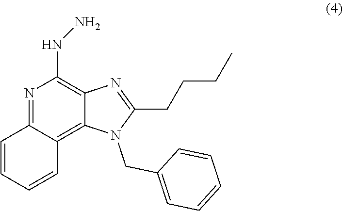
N1=C2C(=C3C(=C1NN)N=C(CCCC)N3CC1=CC=CC=C1)C=CC=C2
